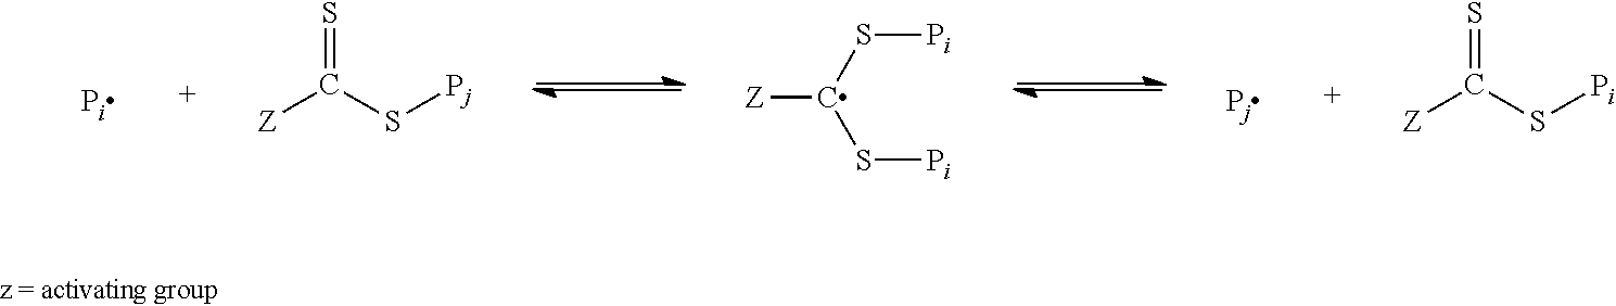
[Z]C(S[Pj])=S.[Z]C(S[Pi])S[Pi].[Z]C(S[Pi])=S
